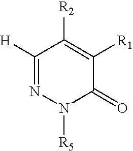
C1([H])=NN([R5])C(=O)C([R1])=C1[R2]
